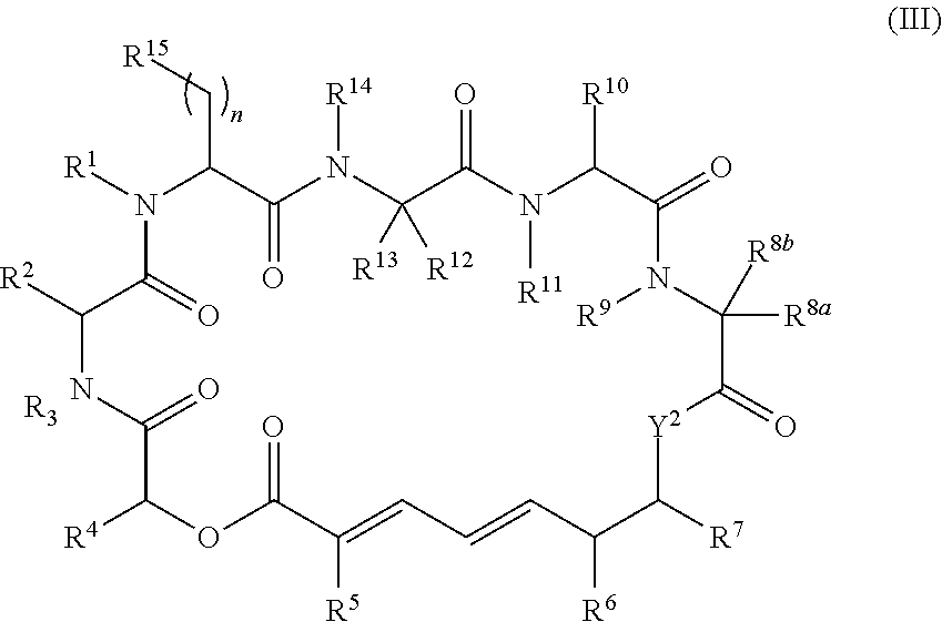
[R15]CC1N([R1])C(=O)C([R2])NC(=O)C([R4])OC(=O)C([R5])=CC=CC([R6])C([R7])[Y2]C(=O)C([R8a])([R8b])N([R9])C(=O)C([R10])N([R11])C(=O)C([R13])([R12])N([R14])C1=O.[R3]
